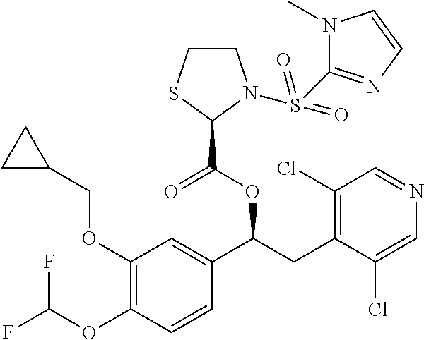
C1(OCC2CC2)=C(OC(F)F)C=CC(C(CC2=C(Cl)C=NC=C2Cl)OC(=O)C2N(S(=O)(=O)C3=NC=CN3C)CCS2)=C1
